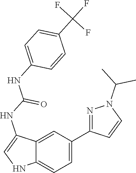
C1(C2=CC=C3C(=C2)C(NC(NC2=CC=C(C(F)(F)F)C=C2)=O)=CN3)=NN(C(C)C)C=C1
